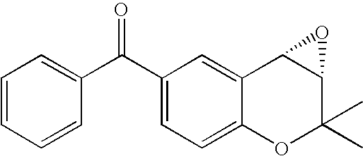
C1(C(C2=CC=CC=C2)=O)=CC=C2C(=C1)C1C(C(C)(C)O2)O1
